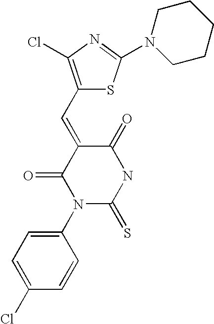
C1(C=C2C(=O)N(C3=CC=C(Cl)C=C3)C(=S)NC2=O)=C(Cl)N=C(N2CCCCC2)S1
